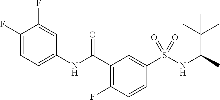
C1(F)=CC=C(NC(C2=C(F)C=CC(S(NC(C)C(C)(C)C)(=O)=O)=C2)=O)C=C1F
